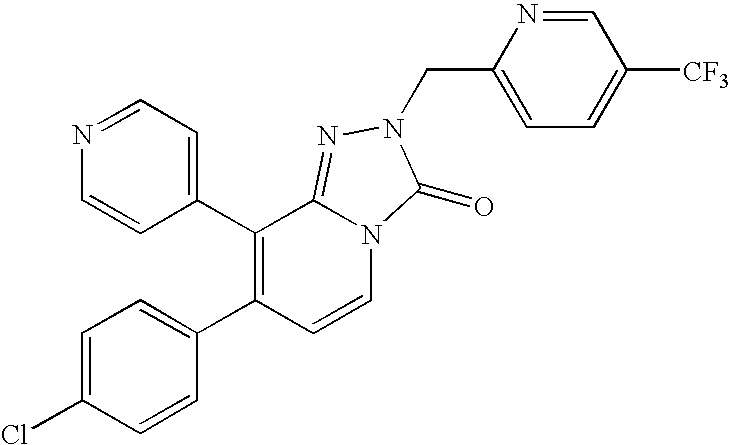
C1(C2=C(C3=CC=C(Cl)C=C3)C=CN3C2=NN(CC2=CC=C([CF3])C=N2)C3=O)=CC=NC=C1
